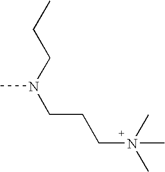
CN(CCC)CCCN(C)(C)C
